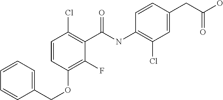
C1=CC=C(COC2=C(F)C(C(NC3=C(Cl)C=C(CC(O)=O)C=C3)=O)=C(Cl)C=C2)C=C1
